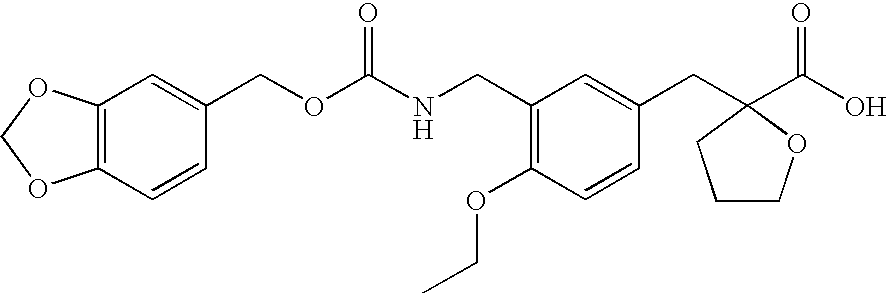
C12=C(C=CC(COC(NCC3=C(OCC)C=CC(CC4(C(O)=O)CCCO4)=C3)=O)=C1)OCO2
